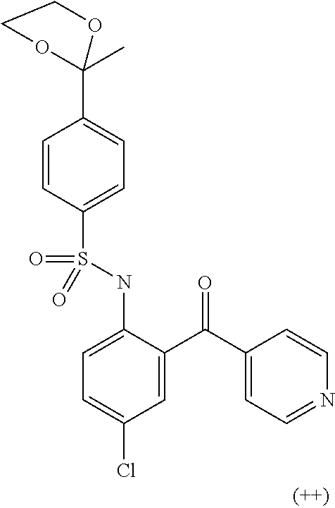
C1=CC(S(NC2=CC=C(Cl)C=C2C(C2=CC=NC=C2)=O)(=O)=O)=CC=C1C1(C)OCCO1
